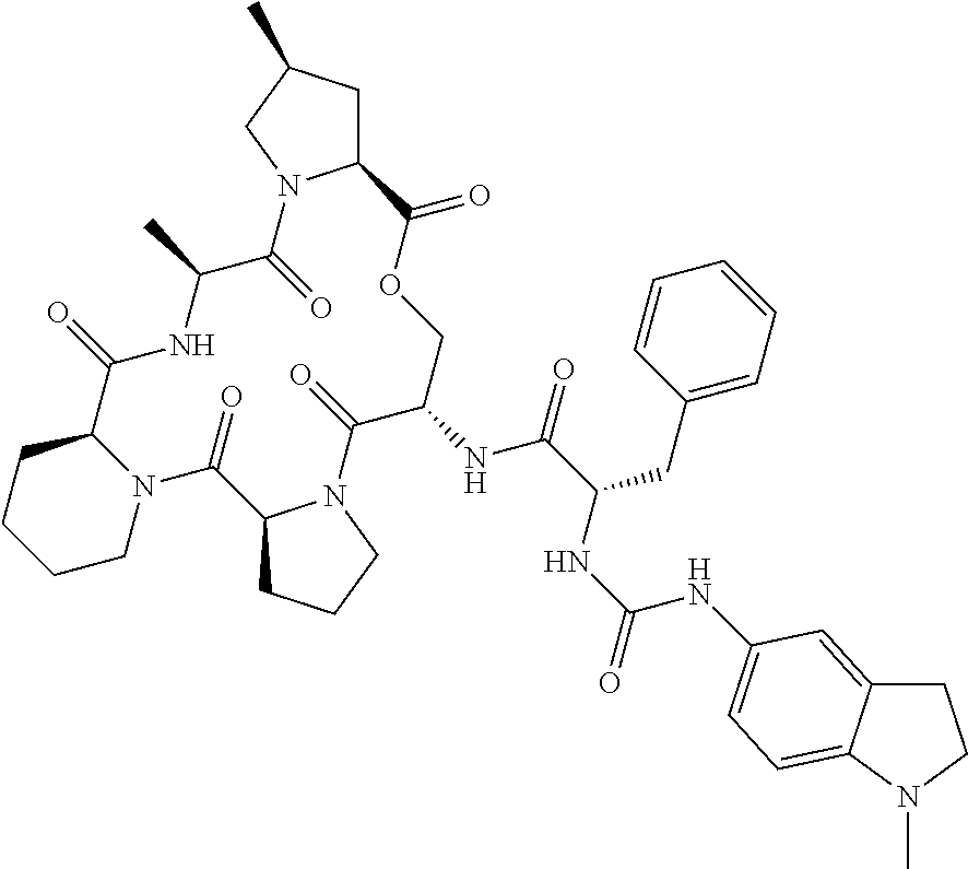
C12CC(C)CN1C(=O)C(C)NC(=O)C1CCCCN1C(=O)C1CCCN1C(=O)C(NC(=O)C(CC1=CC=CC=C1)NC(=O)NC1=CC=C3C(=C1)CCN3C)COC2=O
